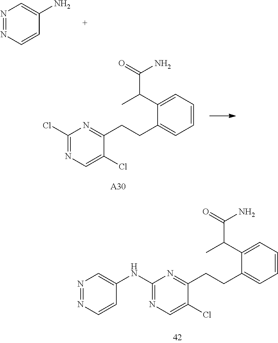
C1(Cl)=NC=C(Cl)C(CCC2=CC=CC=C2C(C(=O)N)C)=N1.[A30].C1(NC2=CN=NC=C2)=NC=C(Cl)C(CCC2=CC=CC=C2C(C(=O)N)C)=N1.N1=NC=CC(N)=C1
